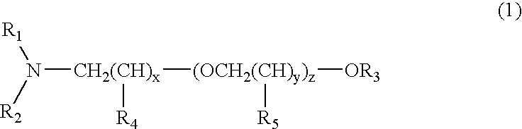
N([CH2(CH)x]([(OCH2(CH)y)z]([R5])[OR3])[R4])([R1])[R2]
